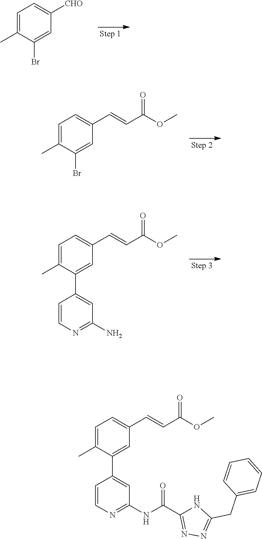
C1=C(C)C(Br)=CC([CHO])=C1.C1=C(C)C(Br)=CC(C=CC(OC)=O)=C1.C1=C(C)C(C2=CC(N)=NC=C2)=CC(C=CC(OC)=O)=C1.C1=C(C)C(C2=CC(NC(C3=NN=C(CC4=CC=CC=C4)N3)=O)=NC=C2)=CC(C=CC(OC)=O)=C1
